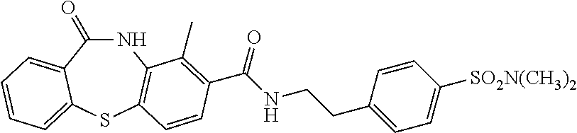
C1(=O)NC2=C(SC3=CC=CC=C13)C=CC(C(NCCC1=CC=C([SO2N(CH3)2])C=C1)=O)=C2C
